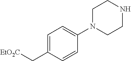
C1=C(C[EtO2C])C=CC(N2CCNCC2)=C1
